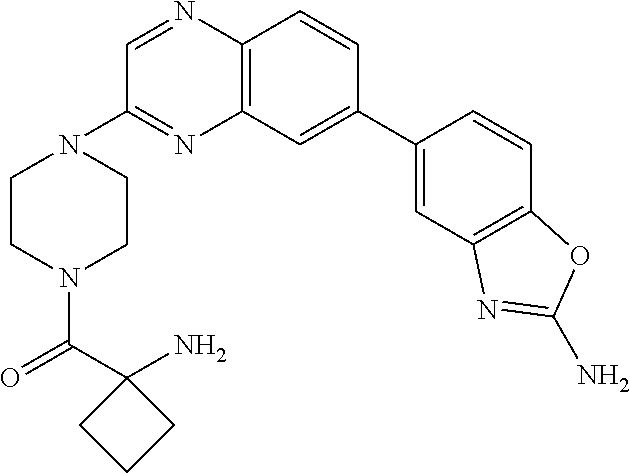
C12=C(C=CC(C3=CC4=C(C=C3)OC(N)=N4)=C1)N=CC(N1CCN(C(=O)C3(N)CCC3)CC1)=N2
